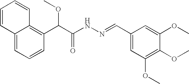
C12=CC=CC(C(C(NN=CC3=CC(OC)=C(OC)C(OC)=C3)=O)OC)=C1C=CC=C2
